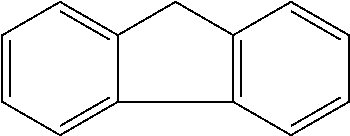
C12=CC=CC=C1C1=C(C2)C=CC=C1
